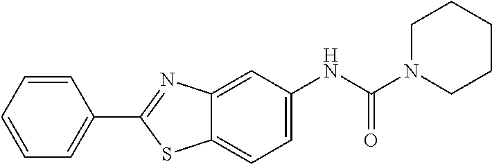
C12=CC(NC(N3CCCCC3)=O)=CC=C1SC(C1=CC=CC=C1)=N2
